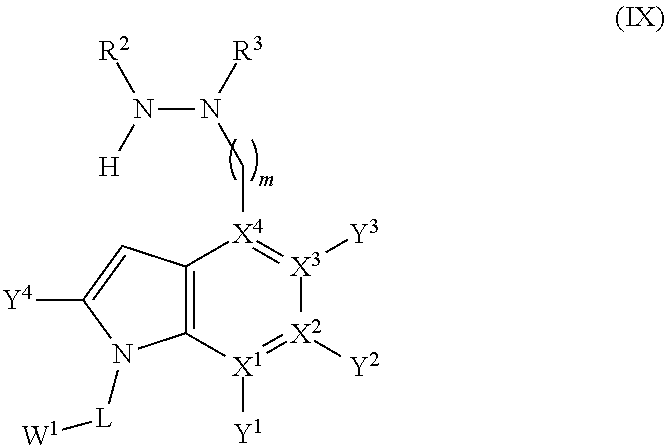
C12=C([X1]([Y1])=[X2]([Y2])[X3]([Y3])=[X4]1CN(N([H])[R2])[R3])N([L][W1])C([Y4])=C2
